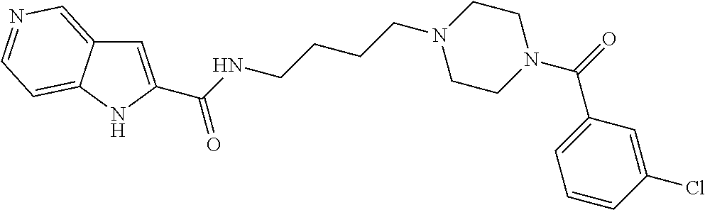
C1=C(C(NCCCCN2CCN(C(=O)C3=CC=CC(Cl)=C3)CC2)=O)NC2=CC=NC=C12
